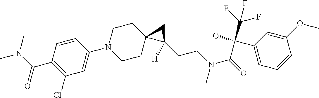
C1=CC(C(N(C)C)=O)=C(Cl)C=C1N1CCC2(CC1)C(CCN(C(=O)C(C1=CC=CC(OC)=C1)(C(F)(F)F)O)C)([H])C2
